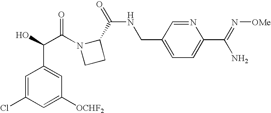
C1=C(Cl)C=C([OCHF2])C=C1C(C(=O)N1CCC1C(=O)NCC1=CC=C(C(=N[OMe])N)N=C1)O
